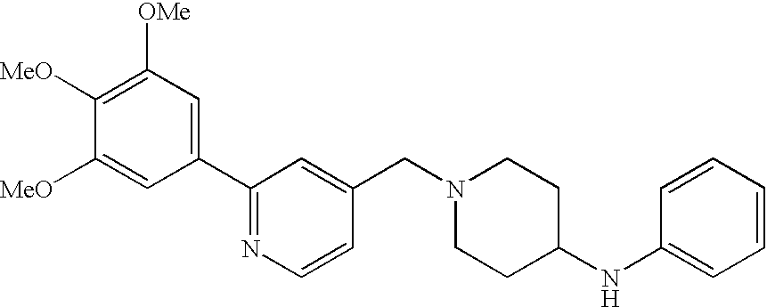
C1(C2=NC=CC(CN3CCC(NC4=CC=CC=C4)CC3)=C2)=CC([OMe])=C([MeO])C([MeO])=C1
